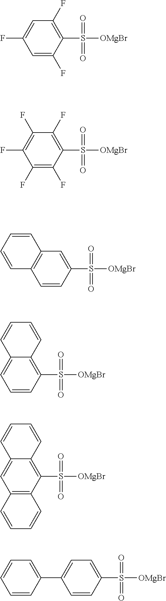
C1(S([OMgBr])(=O)=O)=C(F)C=C(F)C=C1F.C1(S([OMgBr])(=O)=O)=C(F)C(F)=C(F)C(F)=C1F.C1(S([OMgBr])(=O)=O)=CC2=C(C=C1)C=CC=C2.C1(S([OMgBr])(=O)=O)=C2C(=CC=C1)C=CC=C2.C1(S([OMgBr])(=O)=O)=C2C(=CC3=C1C=CC=C3)C=CC=C2.C1(S([OMgBr])(=O)=O)=CC=C(C2=CC=CC=C2)C=C1
